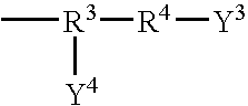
C[R3]([R4][Y3])[Y4]
